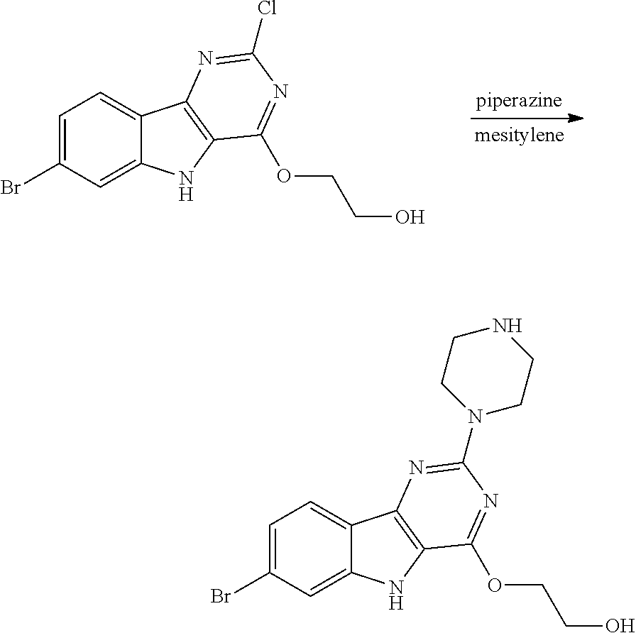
C1=C(Br)C=C2C(=C1)C1=C(N2)C(OCCO)=NC(Cl)=N1.C1=C(Br)C=C2C(=C1)C1=C(N2)C(OCCO)=NC(N2CCNCC2)=N1
